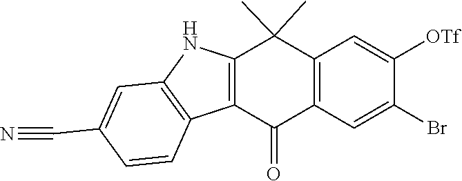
C12=C(C(C)(C)C3=C(C1=O)C=C(Br)C([OTf])=C3)NC1=C2C=CC(C#N)=C1
